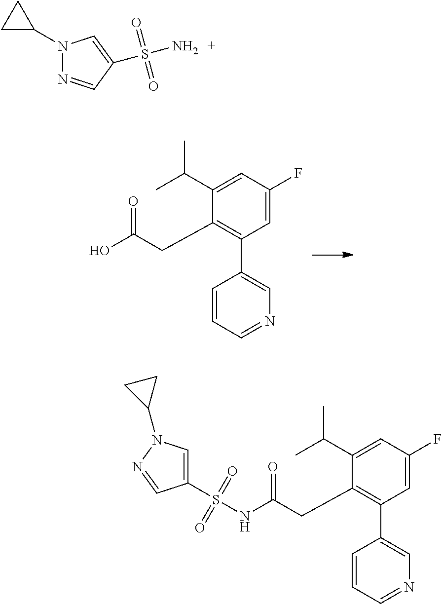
C1=C(F)C=C(C(C)C)C(CC(=O)O)=C1C1=CN=CC=C1.C1=C(F)C=C(C(C)C)C(CC(=O)NS(C2=CN(C3CC3)N=C2)(=O)=O)=C1C1=CN=CC=C1.N1(C2CC2)N=CC(S(N)(=O)=O)=C1
